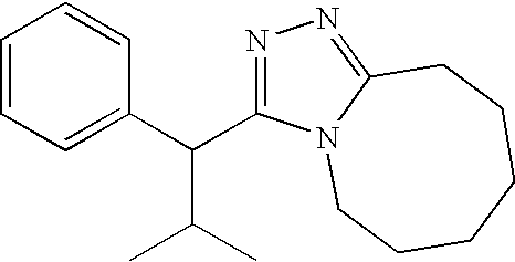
C1=CC=C(C(C2=NN=C3N2CCCCCC3)C(C)C)C=C1
